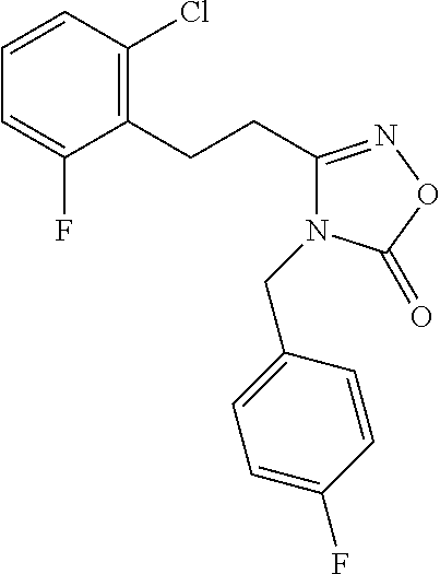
C1(F)=CC=CC(Cl)=C1CCC1=NOC(=O)N1CC1=CC=C(F)C=C1
